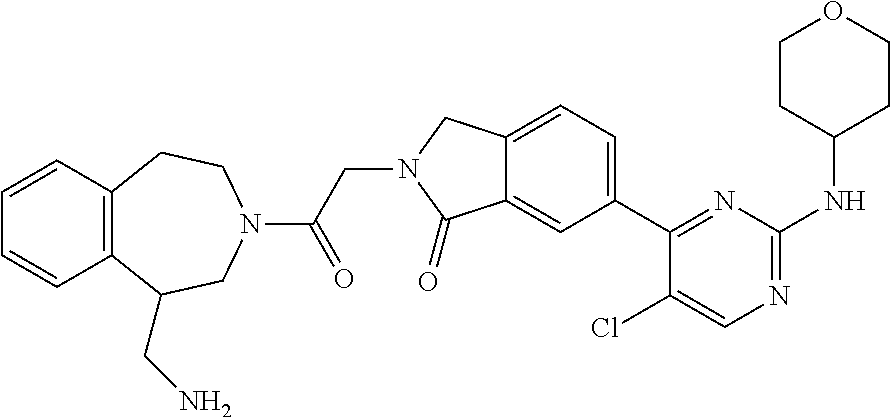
C1(Cl)=CN=C(NC2CCOCC2)N=C1C1=CC=C2C(=C1)C(=O)N(CC(=O)N1CCC3=C(C(CN)C1)C=CC=C3)C2
